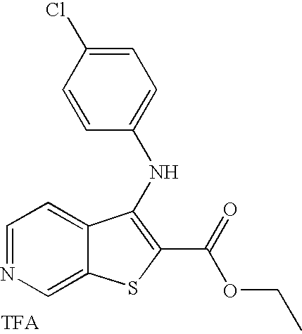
C1=CC(NC2=C(C(OCC)=O)SC3=CN=CC=C32)=CC=C1Cl
